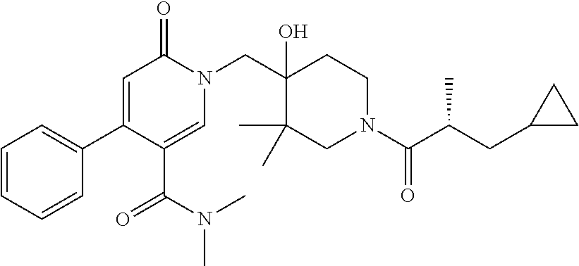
N1(CC2(O)C(C)(C)CN(C(=O)C(C)CC3CC3)CC2)C(=O)C=C(C2=CC=CC=C2)C(C(N(C)C)=O)=C1
